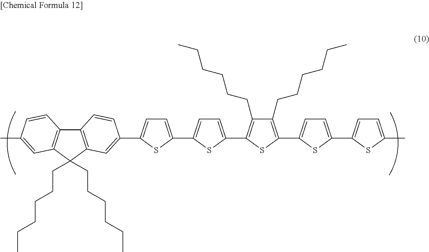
C1(CCCCCC)=C(C2=CC=C(C3=CC=C(C4=CC5=C(C6=C(C=C(C)C=C6)C5(CCCCCC)CCCCCC)C=C4)S3)S2)SC(C2=CC=C(C3=CC=C(C)S3)S2)=C1CCCCCC
